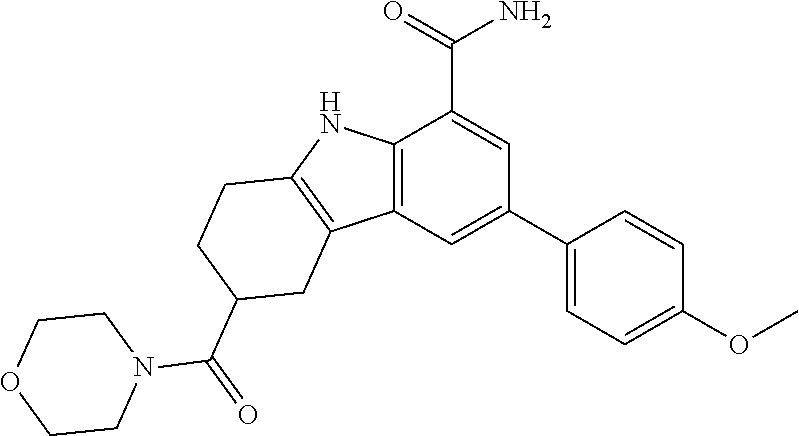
C12=C(C=C(C3=CC=C(OC)C=C3)C=C1C(=O)N)C1=C(N2)CCC(C(N2CCOCC2)=O)C1
